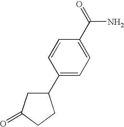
C1(C2CC(=O)CC2)=CC=C(C(=O)N)C=C1
